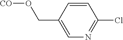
O(CC1=CN=C(Cl)C=C1)[CO]
